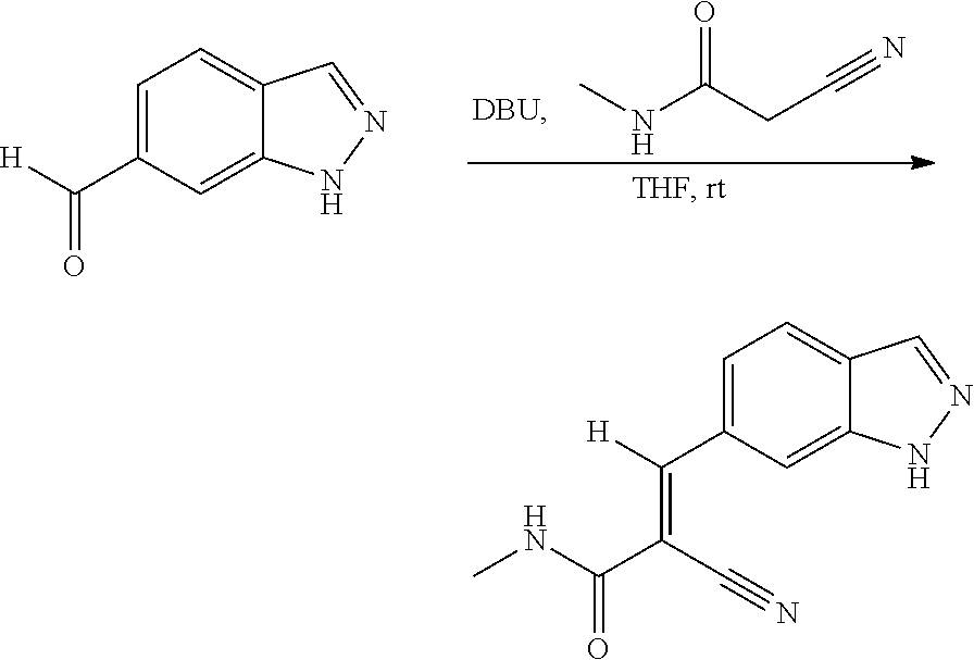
C1=C(C(=O)[H])C=C2C(=C1)C=NN2.CNC(CC#N)=O.C1=C(C([H])=C(C#N)C(=O)NC)C=C2C(=C1)C=NN2
